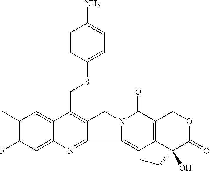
C1(C)=C(F)C=C2C(=C1)C(CSC1=CC=C(N)C=C1)=C1C(=N2)C2=CC3=C(C(=O)N2C1)COC(=O)C3(CC)O
